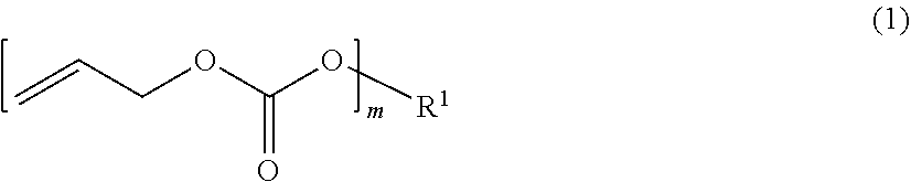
O=C(OCC=C)O[R1]
